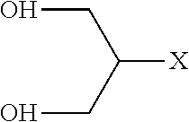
OCC(CO)[X]
